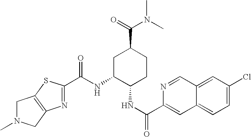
C1N(C)CC2=C1SC(C(NC1C(NC(=O)C3=CC4=CC=C(Cl)C=C4C=N3)CCC(C(=O)N(C)C)C1)=O)=N2
